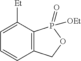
C1=C([Et])C2=C(C=C1)COP2(=O)[OEt]
